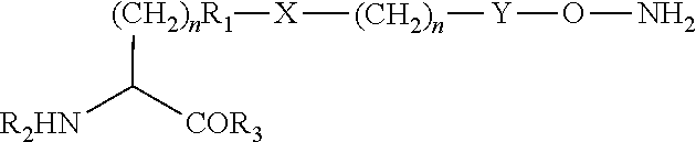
C([R2HN])([COR3])[(CH2)nR1][X][(CH2)n][Y]ON
